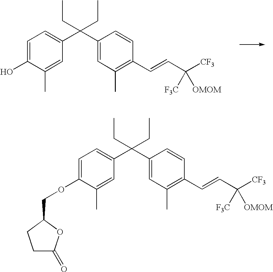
C1=C(O)C(C)=CC(C(C2=CC(C)=C(C=CC([CF3])([OMOM])[F3C])C=C2)(CC)CC)=C1.C1=C(OCC2OC(=O)CC2)C(C)=CC(C(C2=CC(C)=C(C=CC([CF3])([OMOM])[F3C])C=C2)(CC)CC)=C1
